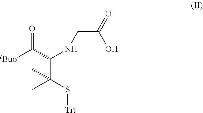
C(C(S[Trt])(C)C)(C([tBuo])=O)NCC(O)=O
